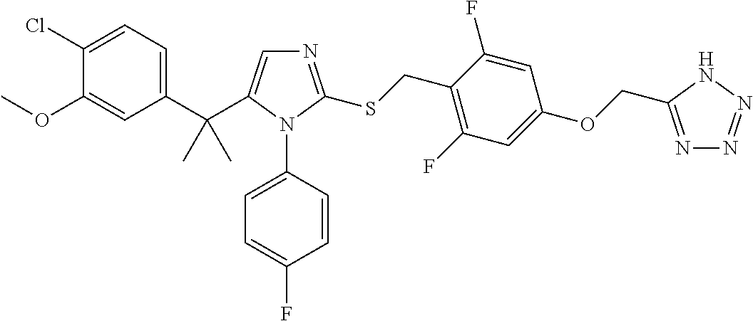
C1(C(C)(C)C2=CN=C(SCC3=C(F)C=C(OCC4=NN=NN4)C=C3F)N2C2=CC=C(F)C=C2)=CC=C(Cl)C(OC)=C1
